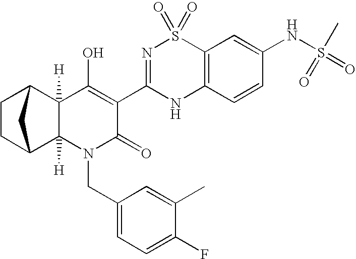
C1CC2C3([H])C([H])(C1C2)C(O)=C(C1=NS(=O)(=O)C2=C(N1)C=CC(NS(C)(=O)=O)=C2)C(=O)N3CC1=CC=C(F)C(C)=C1
